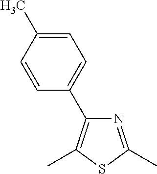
N1=C(C)SC(C)=C1C1=CC=C(C)C=C1
